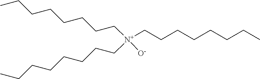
C(CCCCCCC)[N+]([O-])(CCCCCCCC)CCCCCCCC
